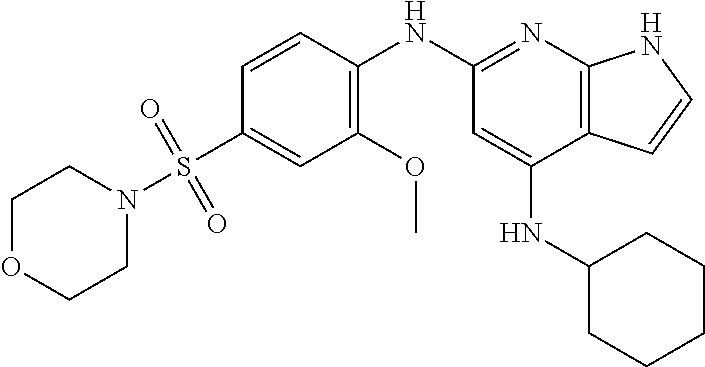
C1(S(=O)(=O)N2CCOCC2)=CC(OC)=C(NC2=NC3=C(C(NC4CCCCC4)=C2)C=CN3)C=C1
